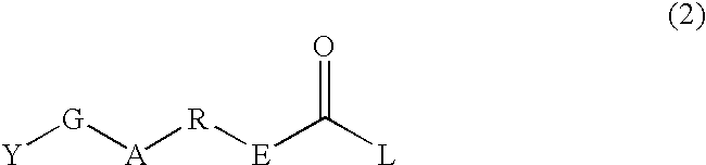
[Y][G][A][R][E]C([L])=O
